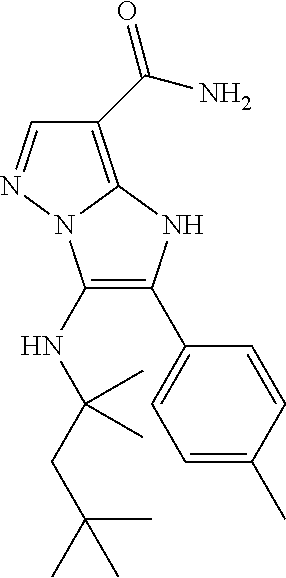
C1(C(N)=O)=C2N(N=C1)C(NC(CC(C)(C)C)(C)C)=C(C1=CC=C(C)C=C1)N2
